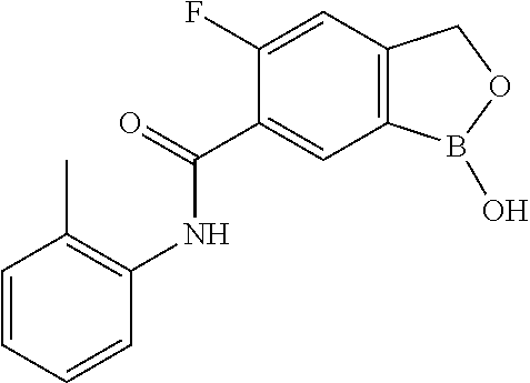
C1(F)=CC2=C(C=C1C(=O)NC1=C(C)C=CC=C1)B(O)OC2
